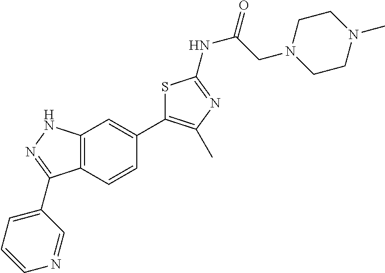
C(C(=O)NC1=NC(C)=C(C2=CC3=C(C=C2)C(C2=CC=CN=C2)=NN3)S1)N1CCN(C)CC1
